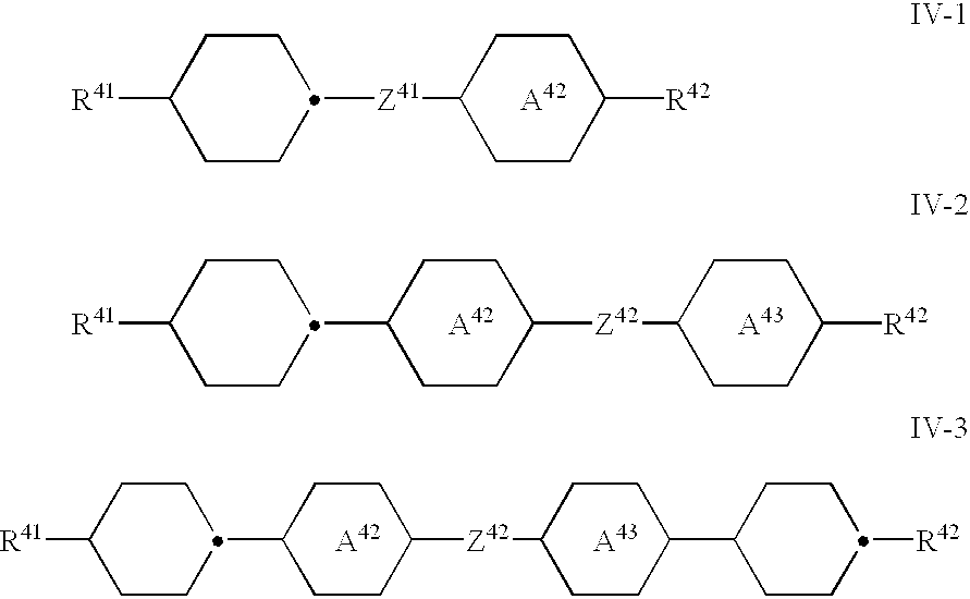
C1C([R41])CCC([Z41]C2CCC([R42])CC2)C1.[A42].C1C([R41])CCC(C2CCC([Z42]C3CCC([R42])CC3)CC2)C1.[A42].[A43].C1C([R41])CCC(C2CCC([Z42]C3CCC(C4CCC([R42])CC4)CC3)CC2)C1.[A42].[A43]
